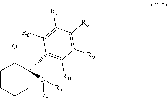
C1CCCC(N([R2])[R3])(C2=C([R10])C([R9])=C([R8])C([R7])=C2[R6])C1=O
